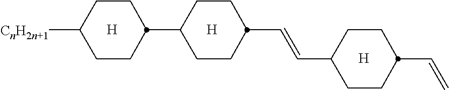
[H].[H].[H].[CnH2n+1]C1CCC(C2CCC(C=CC3CCC(C=C)CC3)CC2)CC1
